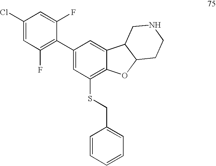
C1(Cl)=CC(F)=C(C2=CC(SCC3=CC=CC=C3)=C3C(=C2)C2C(O3)CCNC2)C(F)=C1
